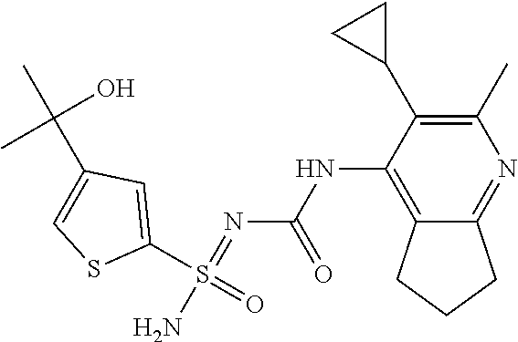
C1(S(=O)(N)=NC(NC2=C3C(=NC(C)=C2C2CC2)CCC3)=O)=CC(C(C)(O)C)=CS1
